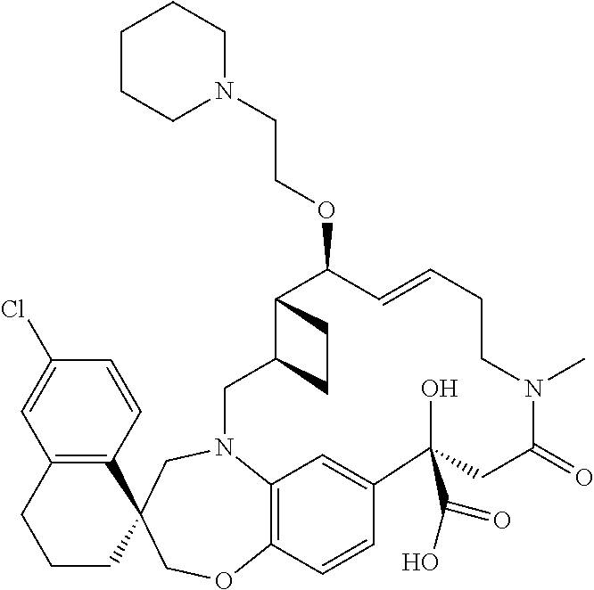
C12=C(CCCC13COC1=C4C=C(C=C1)C(O)(C(=O)O)CC(=O)N(C)CCC=CC(OCCN1CCCCC1)C1C(CN4C3)CC1)C=C(Cl)C=C2
